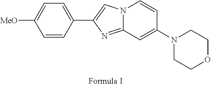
N12C(=NC(C3=CC=C([MeO])C=C3)=C1)C=C(N1CCOCC1)C=C2
